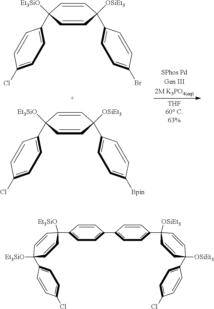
C1=C(C2([Et3SiO])C=CC(C3=CC=C([Bpin])C=C3)([OSiEt3])C=C2)C=CC(Cl)=C1.C1=C(C2([Et3SiO])C=CC(C3=CC=C(Br)C=C3)([OSiEt3])C=C2)C=CC(Cl)=C1.C1=C(C2([Et3SiO])C=CC([Et3SiO])(C3=CC=C(Cl)C=C3)C=C2)C=CC(C2=CC=C(C3([OSiEt3])C=CC([OSiEt3])(C4=CC=C(Cl)C=C4)C=C3)C=C2)=C1
